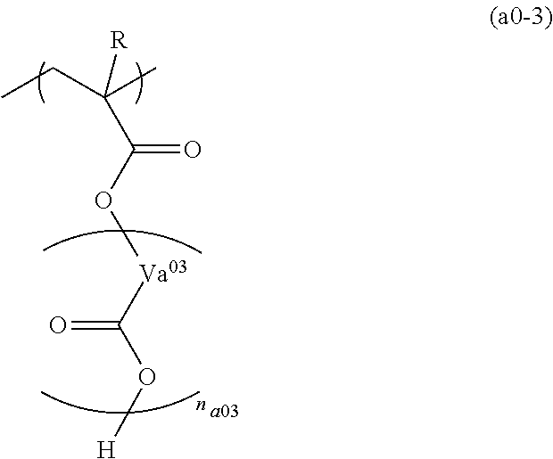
C(C(O[Va03]C(O[H])=O)=O)(C)(CC)[R].[a03]
